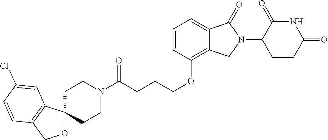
C(CCCOC1=C2C(=CC=C1)C(=O)N(C1C(=O)NC(=O)CC1)C2)(N1CCC2(CC1)OCC1=C2C=C(Cl)C=C1)=O
